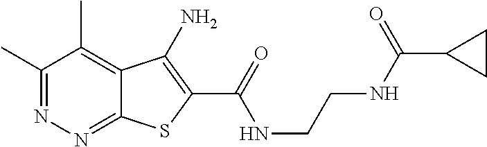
C1(C)=NN=C2C(=C1C)C(N)=C(C(=O)NCCNC(C1CC1)=O)S2
